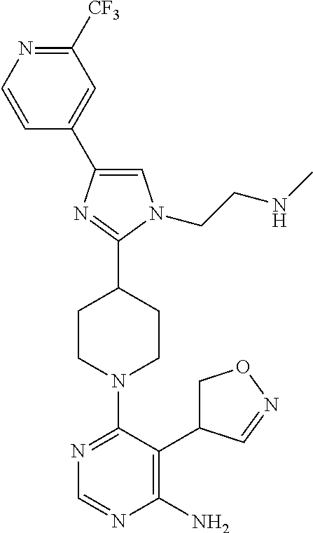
C1=C(C2=CC([CF3])=NC=C2)N=C(C2CCN(C3=NC=NC(N)=C3C3CON=C3)CC2)N1CCNC
